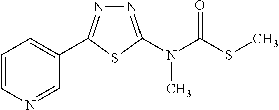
C1=CN=CC(C2=NN=C(N(C(=O)SC)C)S2)=C1
